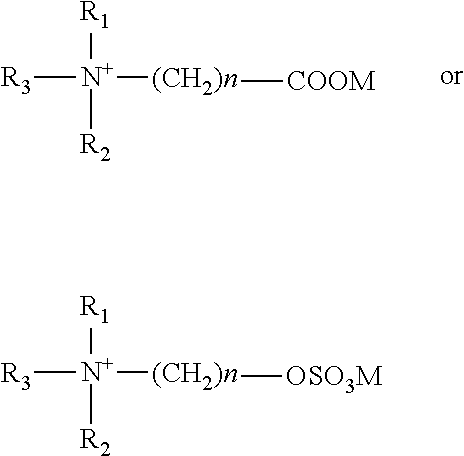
[R3][N+]([(CH2)n][COOM])([R1])[R2].[R3][N+]([(CH2)n][OSO3M])([R1])[R2]
